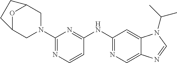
C1(N2CC3OC(C2)CC3)=NC=CC(NC2=NC=C3C(=C2)N(C(C)C)C=N3)=N1
